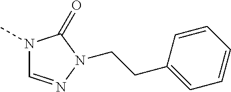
N1(C)C=NN(CCC2=CC=CC=C2)C1=O
